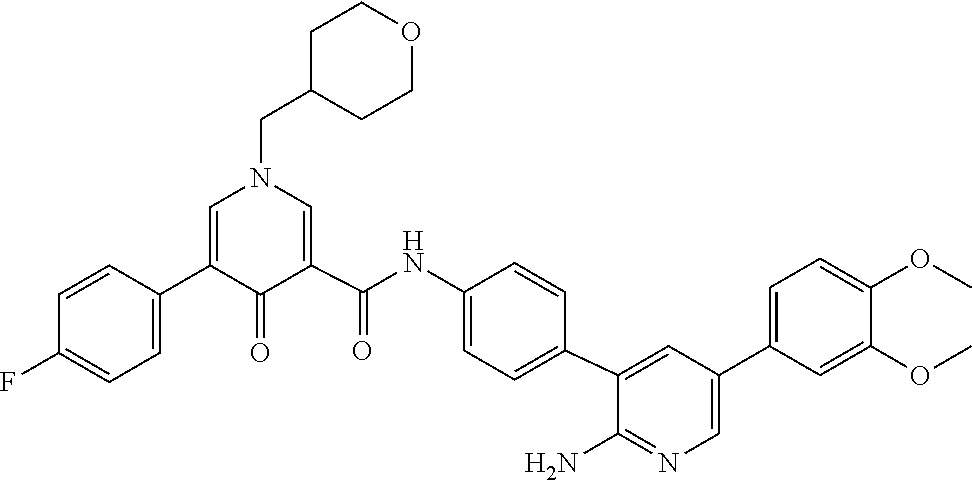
C1(=O)C(C2=CC=C(F)C=C2)=CN(CC2CCOCC2)C=C1C(NC1=CC=C(C2=CC(C3=CC=C(OC)C(OC)=C3)=CN=C2N)C=C1)=O
